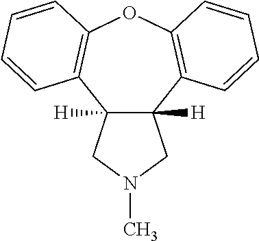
C12([H])C([H])(C3=C(OC4=C1C=CC=C4)C=CC=C3)CN(C)C2
